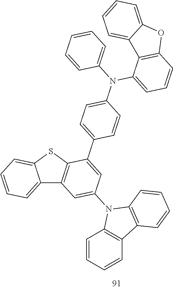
C12=CC=CC=C1SC1=C2C=C(N2C3=C(C=CC=C3)C3=C2C=CC=C3)C=C1C1=CC=C(N(C2=CC=CC3=C2C2=CC=CC=C2O3)C2=CC=CC=C2)C=C1
